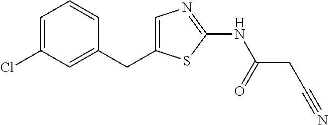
C1=C(Cl)C=C(CC2=CN=C(NC(CC#N)=O)S2)C=C1
